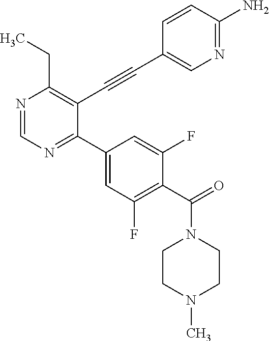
CCC1=C(C#CC2=CN=C(N)C=C2)C(C2=CC(F)=C(C(N3CCN(C)CC3)=O)C(F)=C2)=NC=N1
